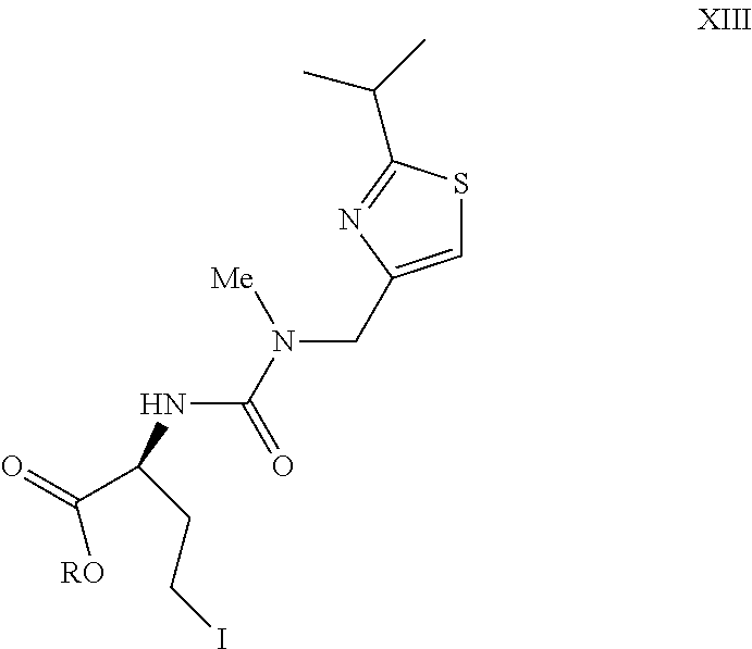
N(C(N(CC1=CSC(C(C)C)=N1)[Me])=O)C(C(=O)[RO])CCI
